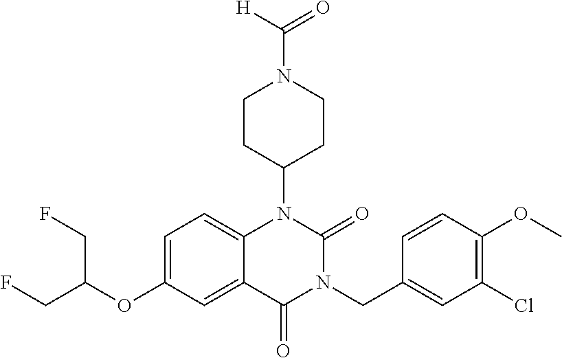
C1=C(OC(CF)CF)C=C2C(=C1)N(C1CCN(C(=O)[H])CC1)C(=O)N(CC1=CC(Cl)=C(OC)C=C1)C2=O
